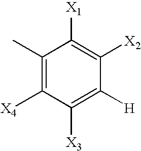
C1(C)=C([X4])C([X3])=C([H])C([X2])=C1[X1]
